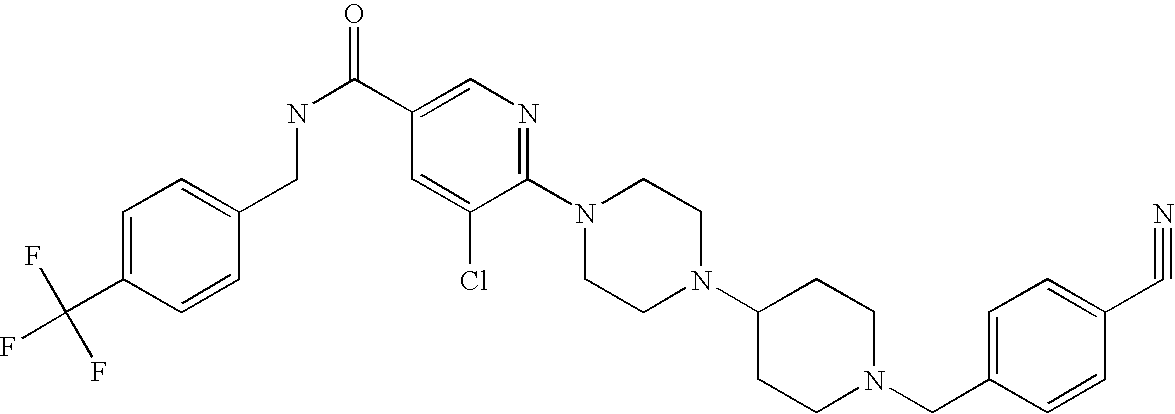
C1(C#N)=CC=C(CN2CCC(N3CCN(C4=NC=C(C(NCC5=CC=C(C(F)(F)F)C=C5)=O)C=C4Cl)CC3)CC2)C=C1
